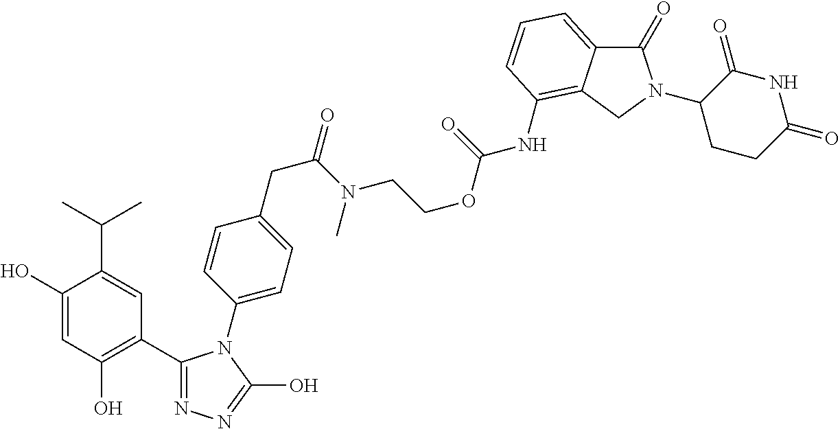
C1(O)=CC(O)=C(C2=NN=C(O)N2C2=CC=C(CC(N(CCOC(=O)NC3=C4C(=CC=C3)C(=O)N(C3CCC(=O)NC3=O)C4)C)=O)C=C2)C=C1C(C)C
